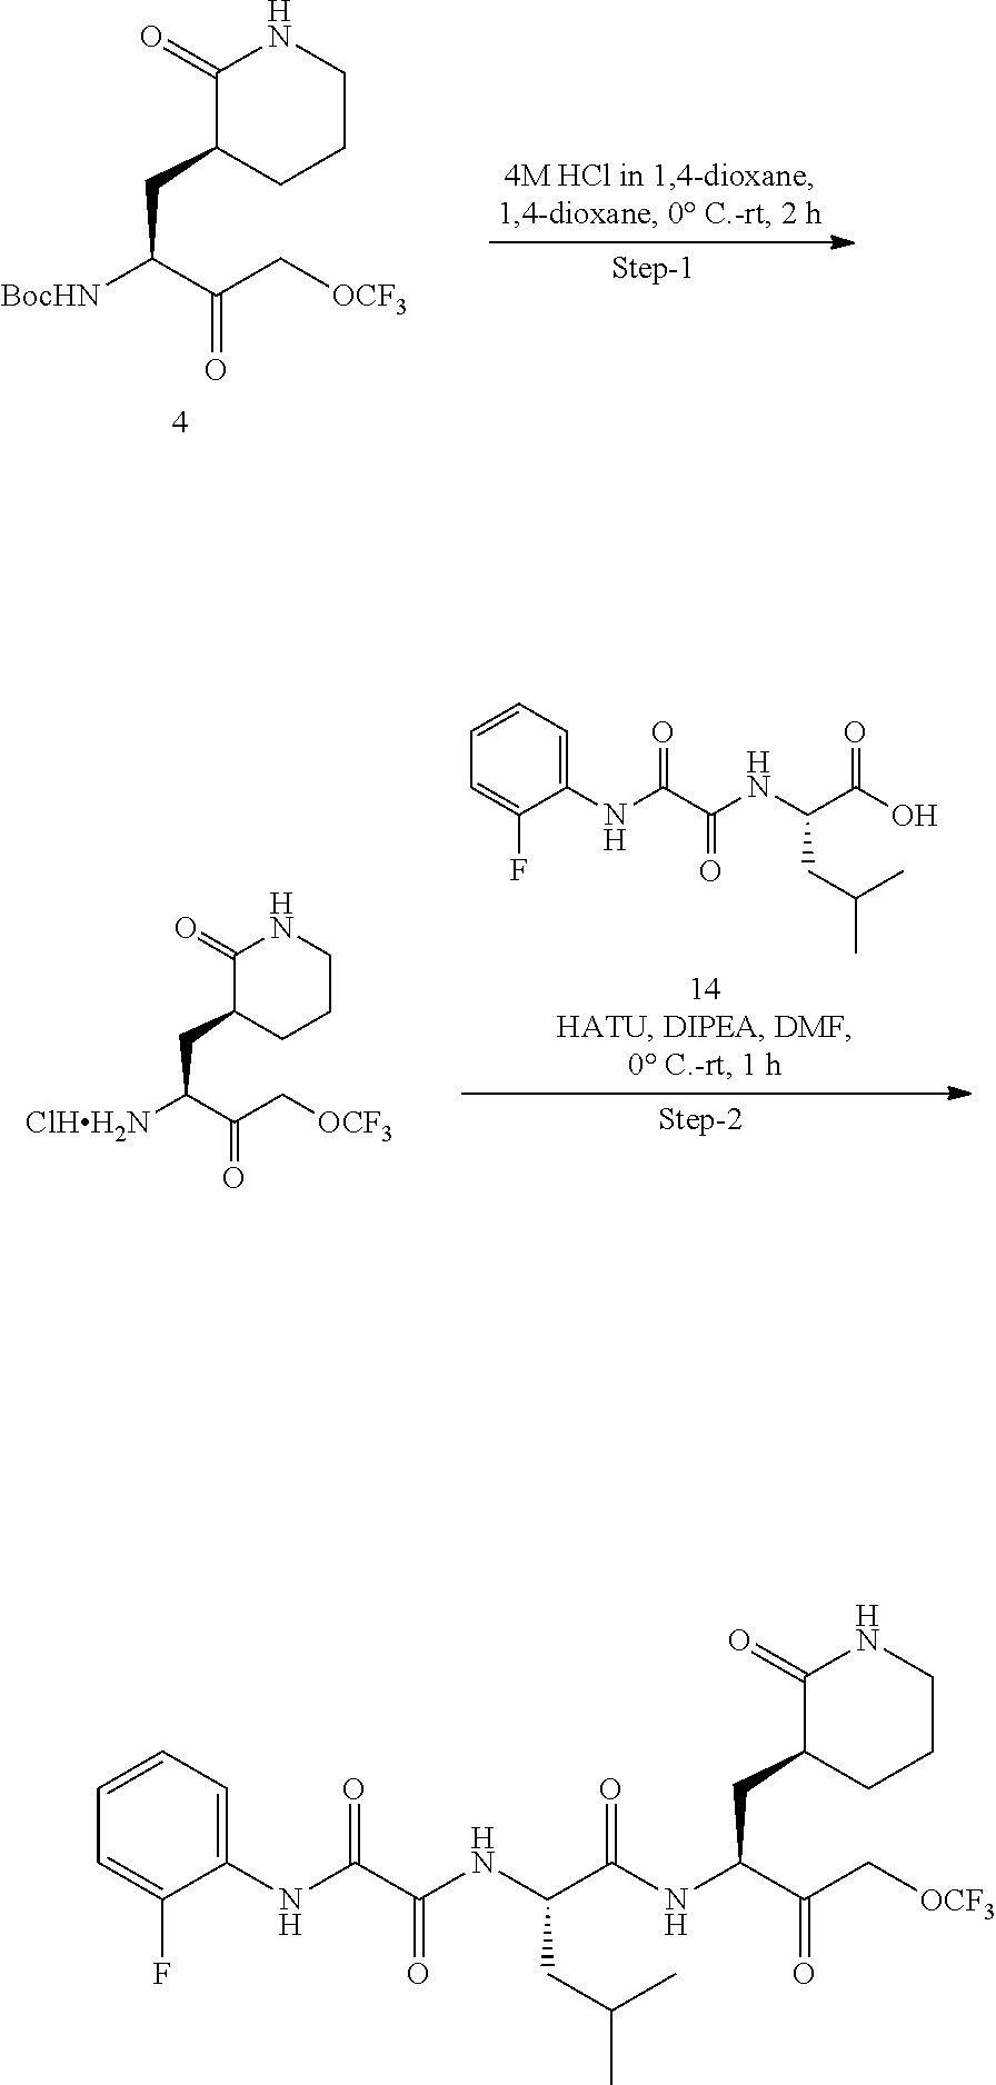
[BocHN]C(C(C[OCF3])=O)CC1CCCNC1=O.C1(NC(C(NC(C(O)=O)CC(C)C)=O)=O)=CC=CC=C1F.[ClHH2N]C(C(C[OCF3])=O)CC1CCCNC1=O.C1(NC(C(NC(C(=O)NC(C(C[OCF3])=O)CC2CCCNC2=O)CC(C)C)=O)=O)=CC=CC=C1F
